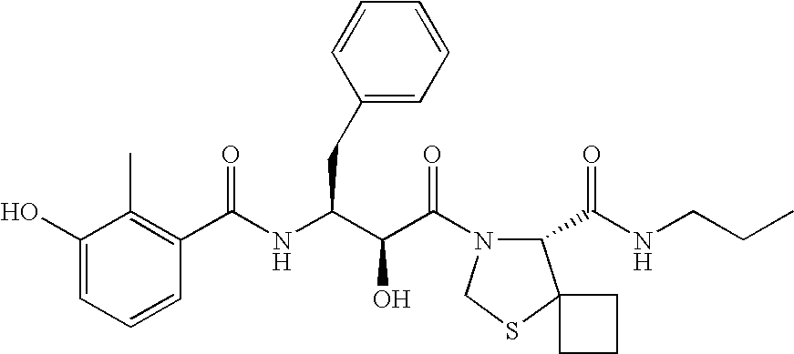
C(NC(C(C(N1C(C(NCCC)=O)C2(SC1)CCC2)=O)O)CC1=CC=CC=C1)(=O)C1=C(C)C(O)=CC=C1
